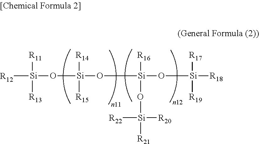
[R12][Si](O[Si](O[Si](O[Si]([R18])([R17])[R19])([R16])O[Si]([R20])([R22])[R21])([R14])[R15])([R11])[R13]
